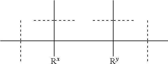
C(C(C([Ry])(C(C)(C)C)C(C)(C)C)(C(C)(C)C)[Rx])(C)(C)C
